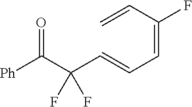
C(=C)C(=CC=CC(C([Ph])=O)(F)F)F
